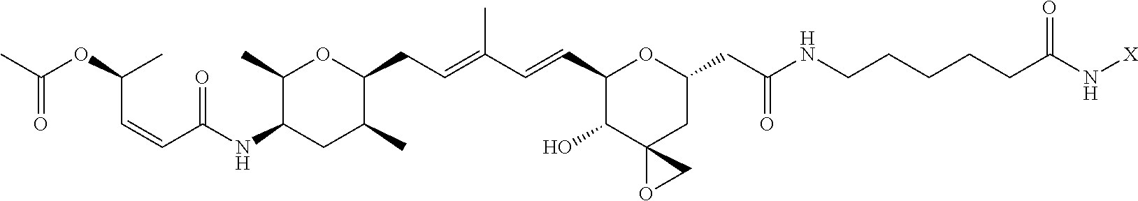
C1(C)C(NC(C=CC(OC(C)=O)C)=O)CC(C)C(CC=C(C=CC2C(O)C3(CC(CC(NCCCCCC(N[X])=O)=O)O2)OC3)C)O1
